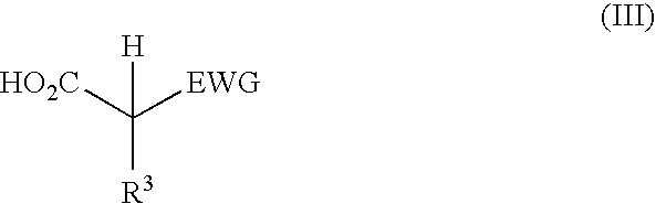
[HO2C]C([EWG])([H])[R3]
